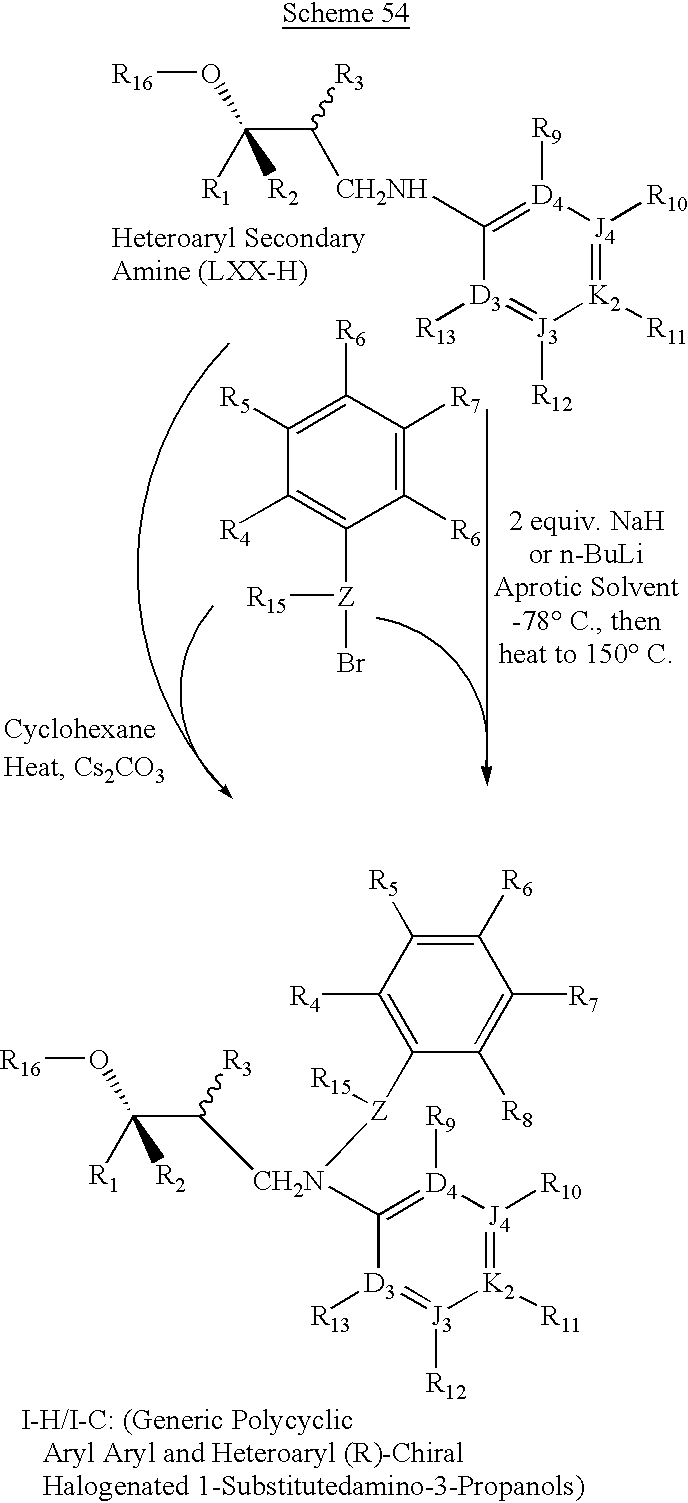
C(C([CH2NH]C1=[D4]([R9])[J4]([R10])=[K2]([R11])[J3]([R12])=[D3]1[R13])[R3])([R1])(O[R16])[R2].C1([R5])=C([R6])C([R7])=C([R6])C([Z](Br)[R15])=C1[R4].C(C([R3])[CH2N]([Z](C1=C([R4])C([R5])=C([R6])C([R7])=C1[R8])[R15])C1=[D4]([R9])[J4]([R10])=[K2]([R11])[J3]([R12])=[D3]1[R13])([R1])(O[R16])[R2]
